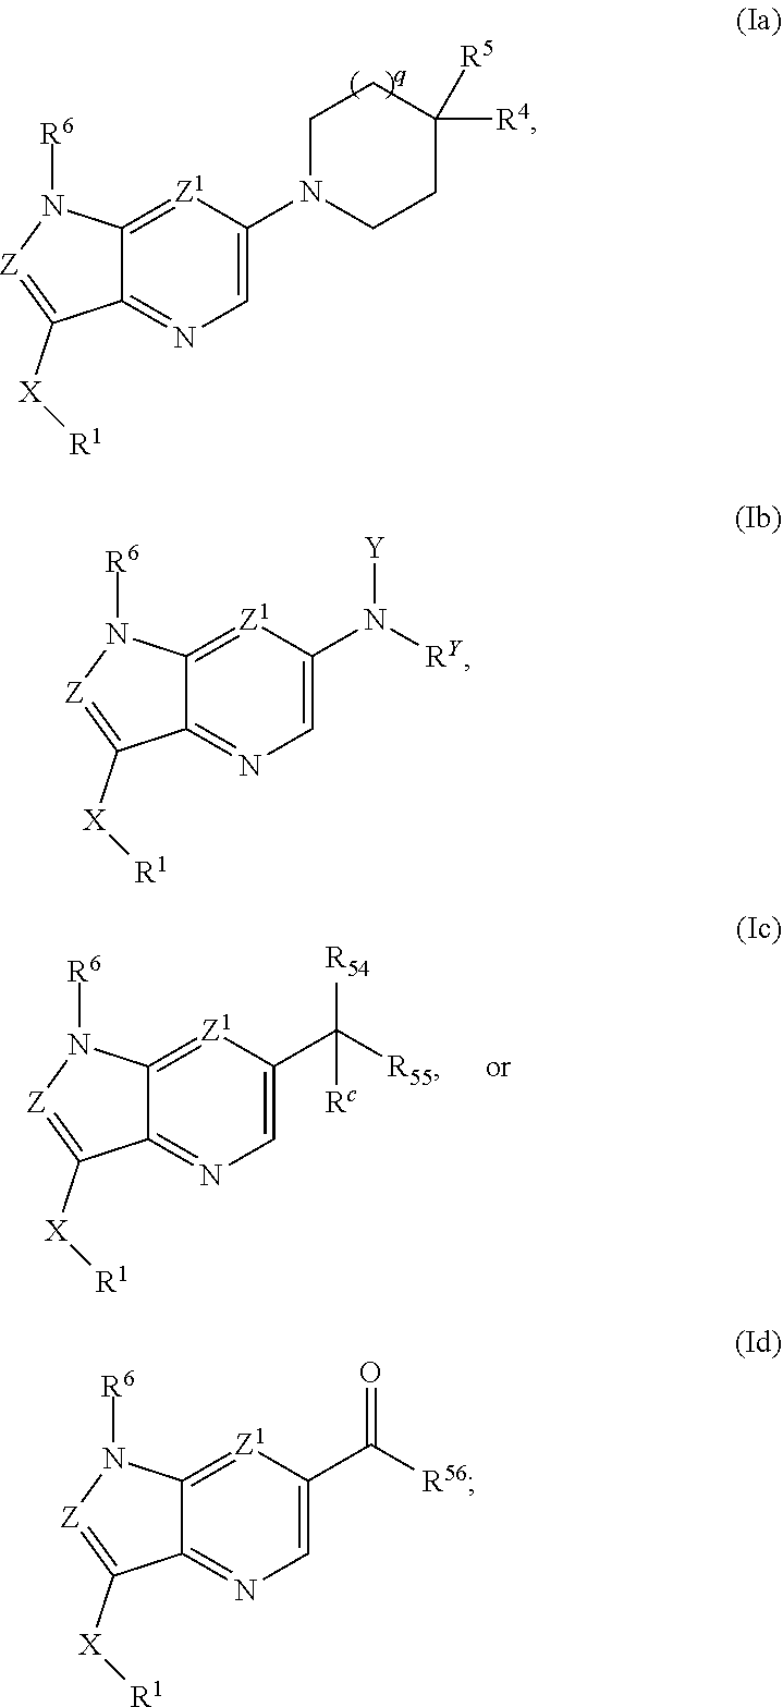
C1CN(C2=CN=C3C(=[Z1]2)N([R6])[Z]=C3[X][R1])CCC1([R5])[R4].[R55]C([R54])(C1=CN=C2C(=[Z1]1)N([R6])[Z]=C2[X][R1])[Rc].[RY]N([Y])C1=CN=C2C(=[Z1]1)N([R6])[Z]=C2[X][R1].[R56]C(=O)C1=CN=C2C(=[Z1]1)N([R6])[Z]=C2[X][R1]
